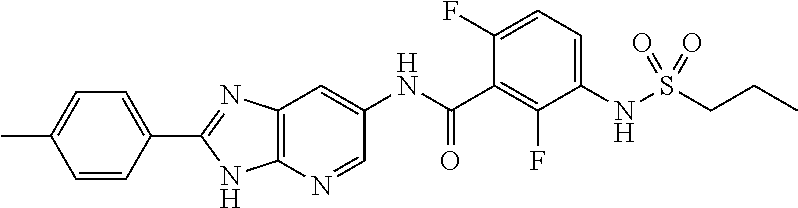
C1=CC(C2=NC3=C(N=CC(NC(=O)C4=C(F)C(NS(CCC)(=O)=O)=CC=C4F)=C3)N2)=CC=C1C
